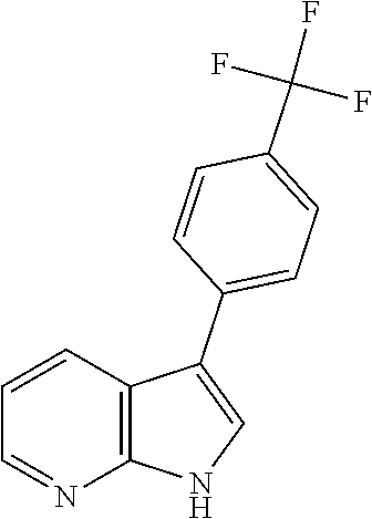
C1=CC2=C(N=C1)NC=C2C1=CC=C(C(F)(F)F)C=C1
